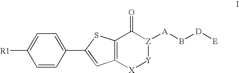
C1=C([R1])C=CC(C2=CC3=C(S2)C(=O)[Z]([A]B[D][E])[Y][X]3)=C1
